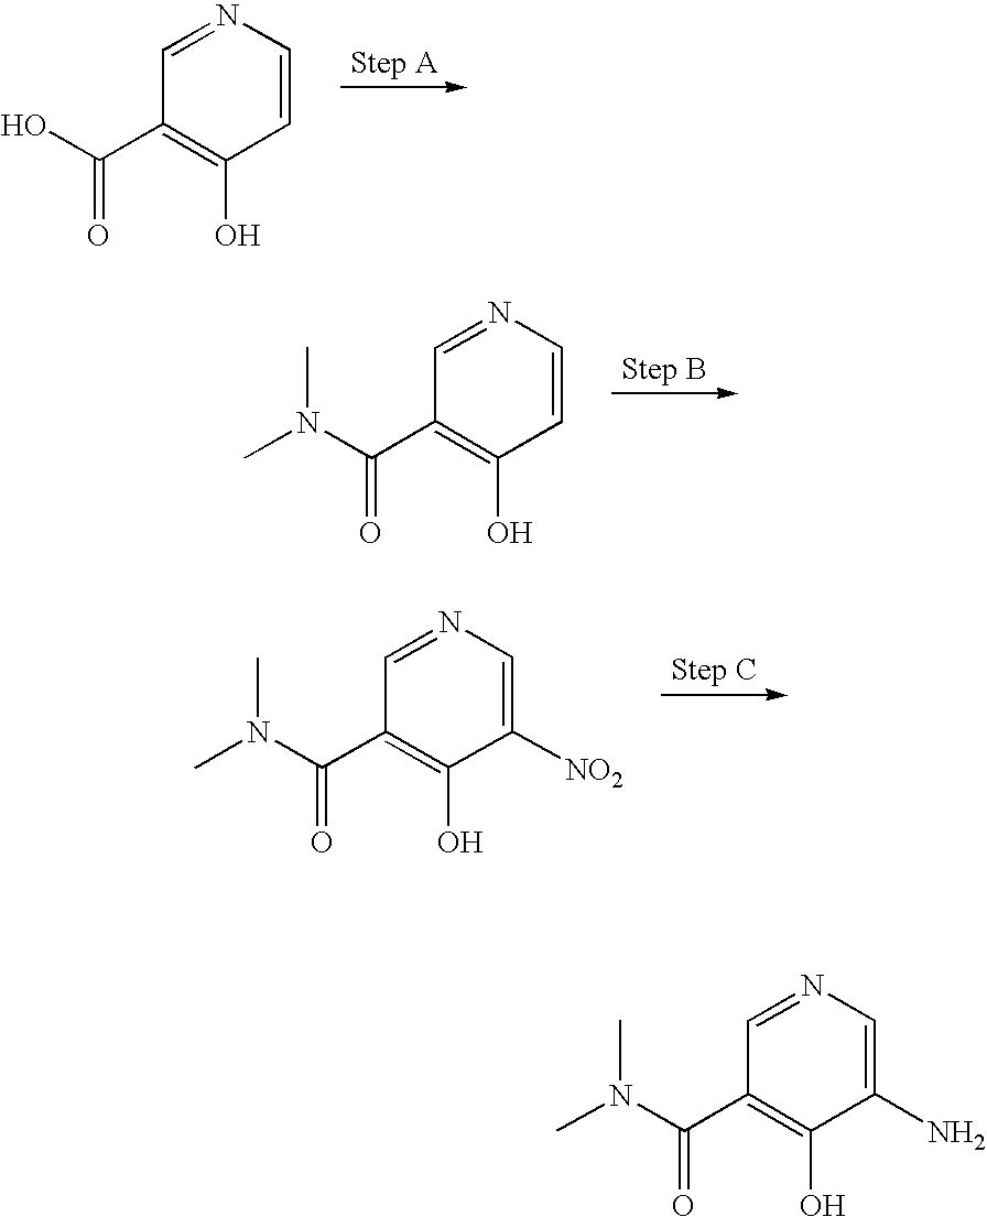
C1=CN=CC(C(O)=O)=C1O.C1=CN=CC(C(N(C)C)=O)=C1O.C1([NO2])=CN=CC(C(N(C)C)=O)=C1O.C1(N)=CN=CC(C(N(C)C)=O)=C1O
